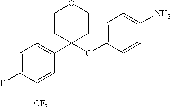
C1(F)=CC=C(C2(OC3=CC=C(N)C=C3)CCOCC2)C=C1[CF3]
